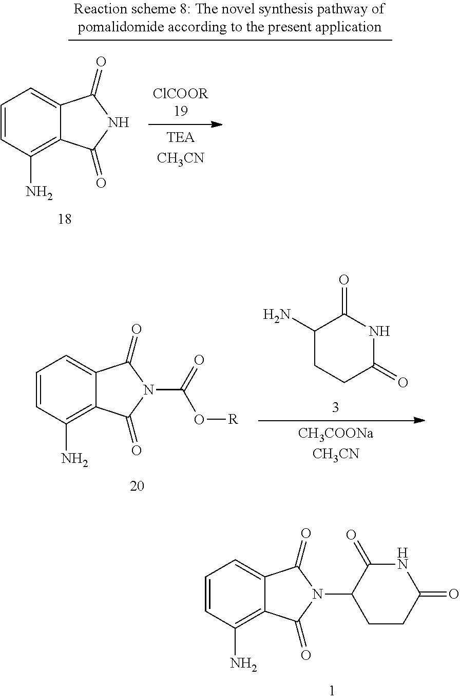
C1=CC(N)=C2C(=C1)C(=O)N(C1CCC(=O)NC1=O)C2=O.C1(N)CCC(=O)NC1=O.C1=CC(N)=C2C(=C1)C(=O)N(C(O[R])=O)C2=O.C1=CC(N)=C2C(=C1)C(=O)NC2=O
